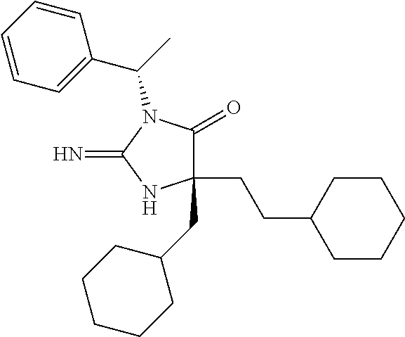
C1(CC2CCCCC2)(CCC2CCCCC2)C(=O)N(C(C2=CC=CC=C2)C)C(=N)N1
